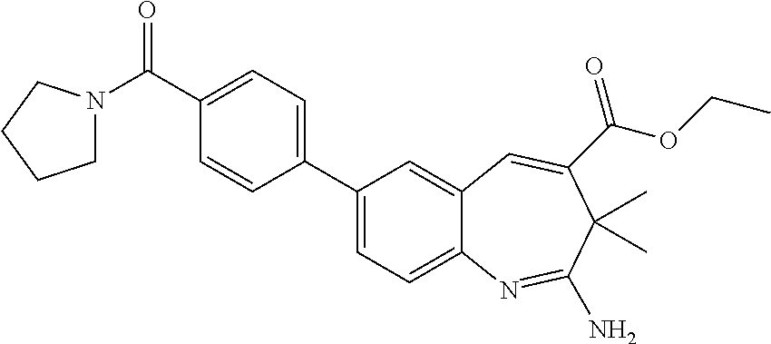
C1(C(=O)N2CCCC2)=CC=C(C2=CC=C3C(=C2)C=C(C(OCC)=O)C(C)(C)C(N)=N3)C=C1
